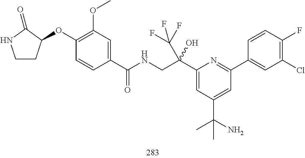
C1(C(CNC(=O)C2=CC(OC)=C(OC3CCNC3=O)C=C2)(C(F)(F)F)O)=CC(C(N)(C)C)=CC(C2=CC(Cl)=C(F)C=C2)=N1
